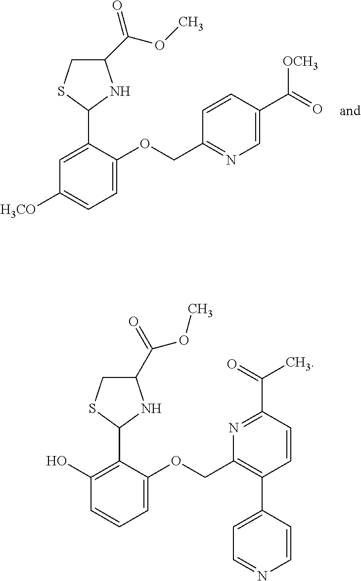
C1(C2SCC(C(OC)=O)N2)=CC([H3CO])=CC=C1OCC1=NC=C(C(=O)[OCH3])C=C1.C1(C2SCC(C(=O)OC)N2)=C(O)C=CC=C1OCC1=C(C2=CC=NC=C2)C=CC(C(C)=O)=N1
